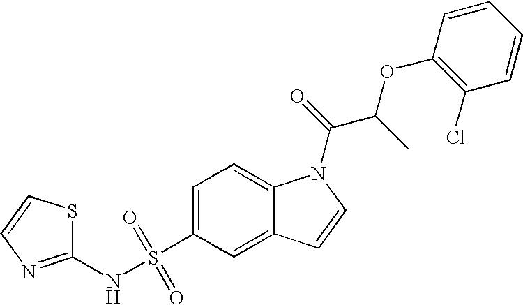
C1=C(S(NC2=NC=CS2)(=O)=O)C=C2C(=C1)N(C(=O)C(OC1=C(Cl)C=CC=C1)C)C=C2
